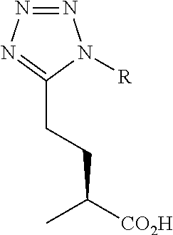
C(C([CO2H])C)CC1=NN=NN1[R]
